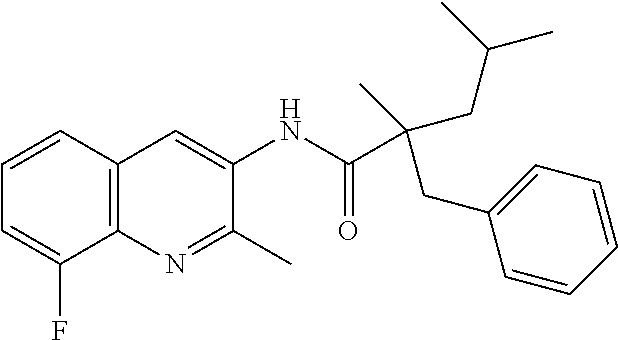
C12=C(N=C(C)C(NC(=O)C(CC(C)C)(C)CC3=CC=CC=C3)=C1)C(F)=CC=C2
